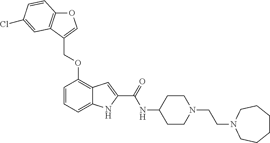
O1C2=C(C(COC3=C4C(=CC=C3)NC(C(=O)NC3CCN(CCN5CCCCCC5)CC3)=C4)=C1)C=C(Cl)C=C2
